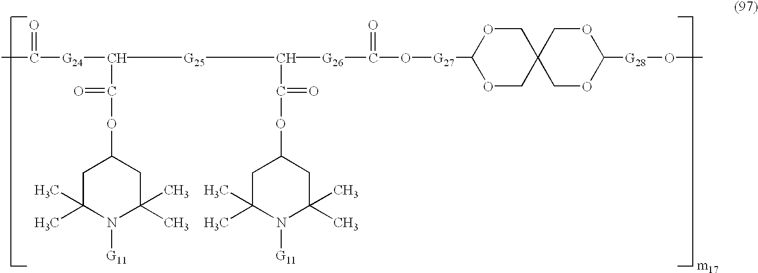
C1C(C)(C)N([G11])C(C)(C)CC1OC(C([G24]C(C)=O)[G25]C(C(OC1CC(C)(C)N([G11])C(C)(C)C1)=O)[G26]C(O[G27]C1OCC2(CO1)COC([G28]OC)OC2)=O)=O
